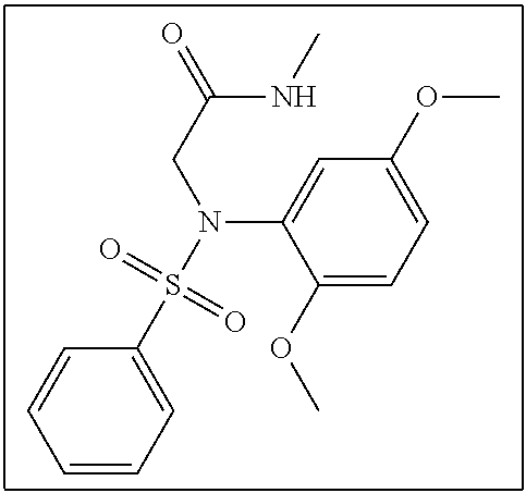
C(N(S(C1=CC=CC=C1)(=O)=O)C1=CC(OC)=CC=C1OC)C(=O)NC
